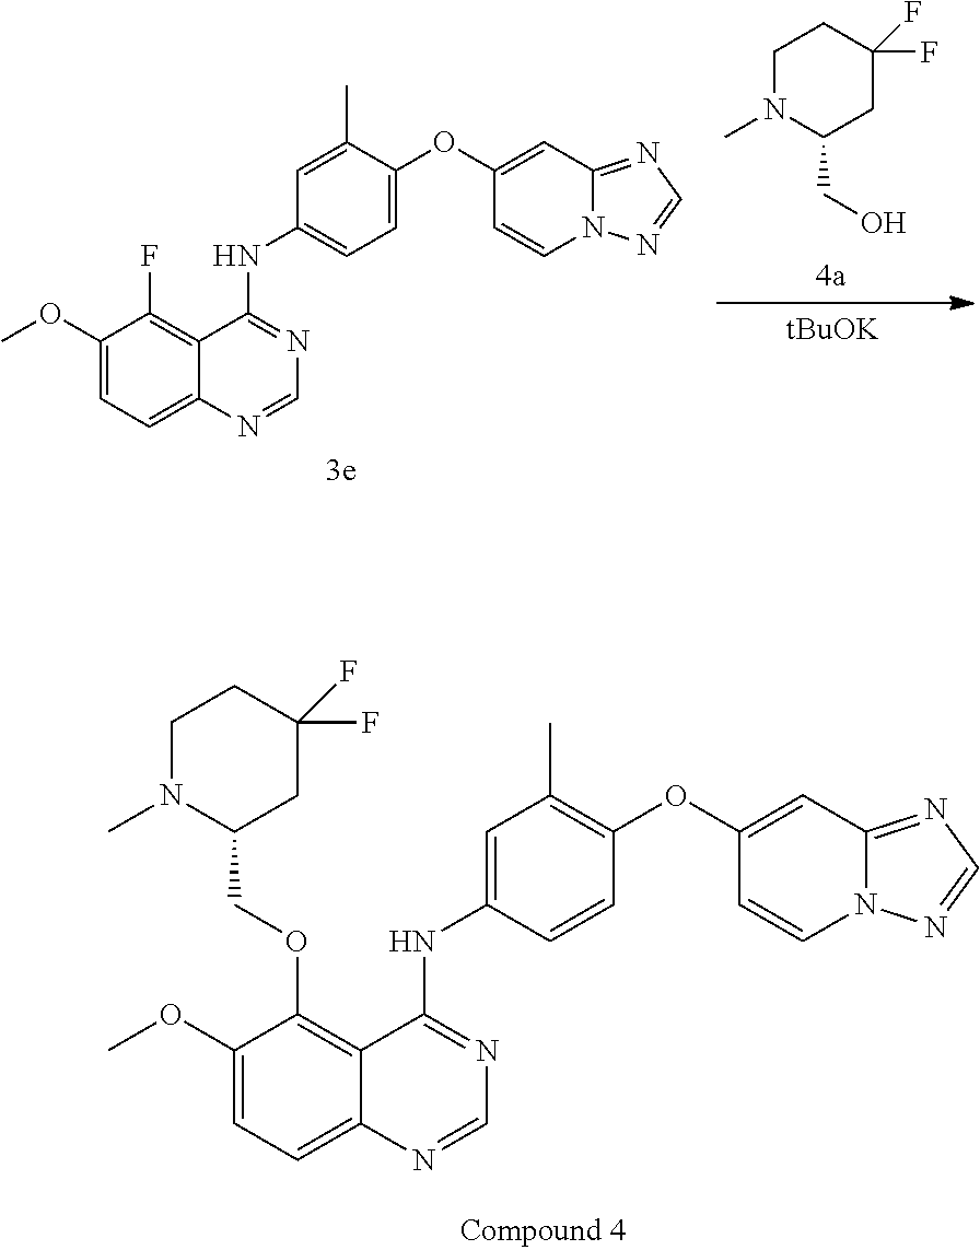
C1N(C)C(CO)CC(F)(F)C1.[tBuOK].C1(OC)=CC=C2C(=C1F)C(NC1=CC=C(OC3=CC4=NC=NN4C=C3)C(C)=C1)=NC=N2.C1(OC)=CC=C2C(=C1OCC1CC(F)(F)CCN1C)C(NC1=CC(C)=C(OC3=CC4=NC=NN4C=C3)C=C1)=NC=N2
